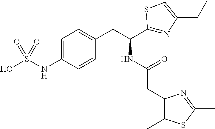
OS(NC1=CC=C(CC(C2=NC(CC)=CS2)NC(CC2=C(C)SC(C)=N2)=O)C=C1)(=O)=O
